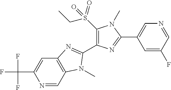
N1=CC2=C(C=C1C(F)(F)F)N=C(C1=C(S(CC)(=O)=O)N(C)C(C3=CN=CC(F)=C3)=N1)N2C
